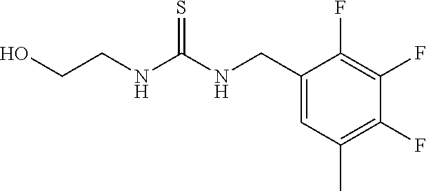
C1(CNC(NCCO)=S)=CC(C)=C(F)C(F)=C1F
